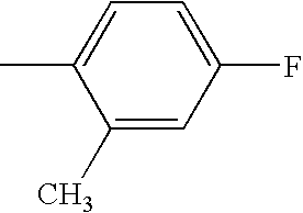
C1(C)=CC(F)=CC=C1C
